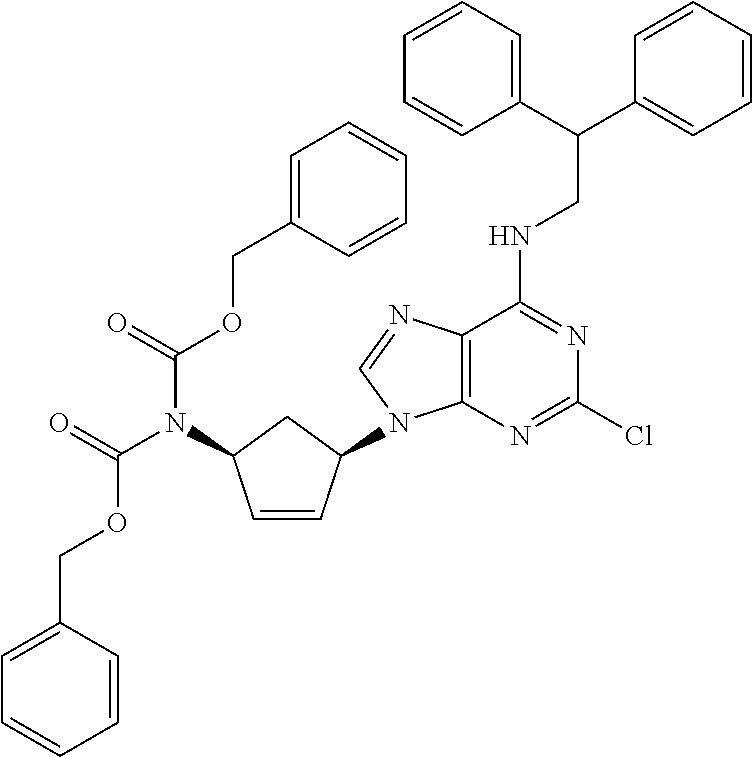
C1=CC(COC(N(C(=O)OCC2=CC=CC=C2)C2CC(N3C4=C(C(NCC(C5=CC=CC=C5)C5=CC=CC=C5)=NC(Cl)=N4)N=C3)C=C2)=O)=CC=C1
